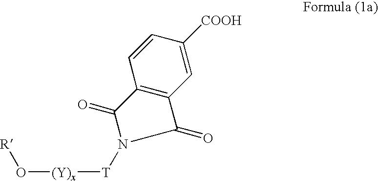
C12=C(C(=O)N([T][(Y)x]O[R])C1=O)C=C([COOH])C=C2
